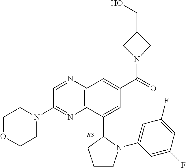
C1OCCN(C2=NC3=C(N=C2)C=C(C(=O)N2CC(CO)C2)C=C3C2N(C3=CC(F)=CC(F)=C3)CCC2)C1
